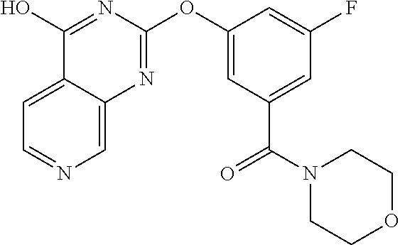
C1=C2C(=CN=C1)N=C(OC1=CC(C(=O)N3CCOCC3)=CC(F)=C1)N=C2O
